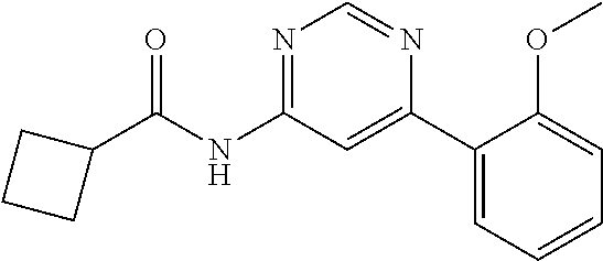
C1(C(NC2=NC=NC(C3=CC=CC=C3OC)=C2)=O)CCC1
